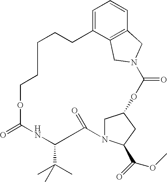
C1N2C(C(OC)=O)CC1OC(=O)N1CC3=C(C=CC=C3CCCCCOC(=O)NC(C(C)(C)C)C2=O)C1
